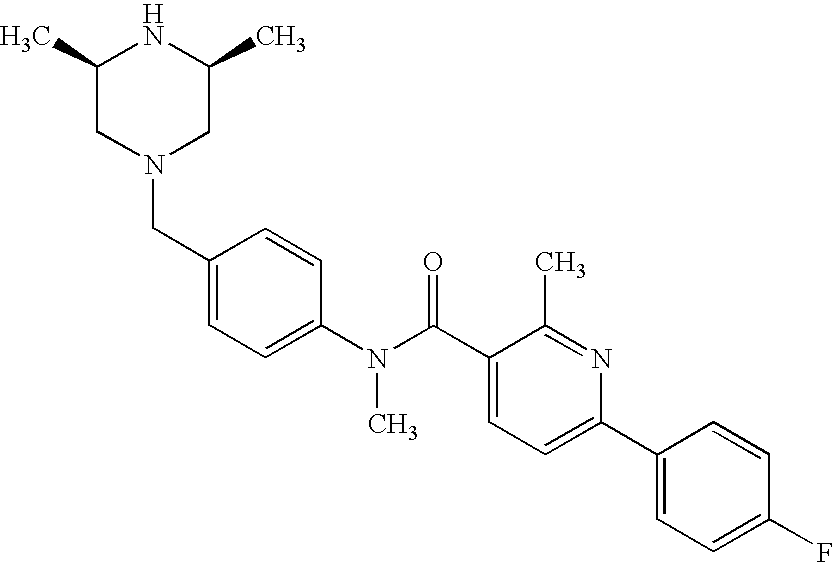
N1C(C)CN(CC2=CC=C(N(C(C3=CC=C(C4=CC=C(F)C=C4)N=C3C)=O)C)C=C2)CC1C
